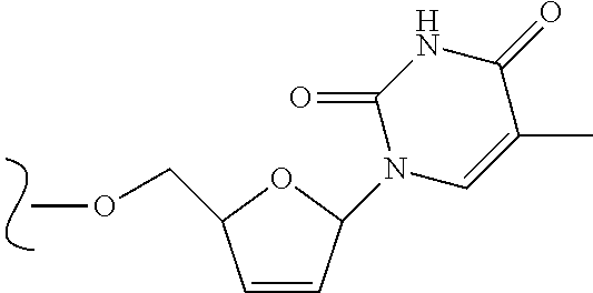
C1=CC(COC)OC1N1C(=O)NC(=O)C(C)=C1
